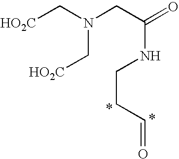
C(CC=O)NC(=O)CN(C[HO2C])C[HO2C]
